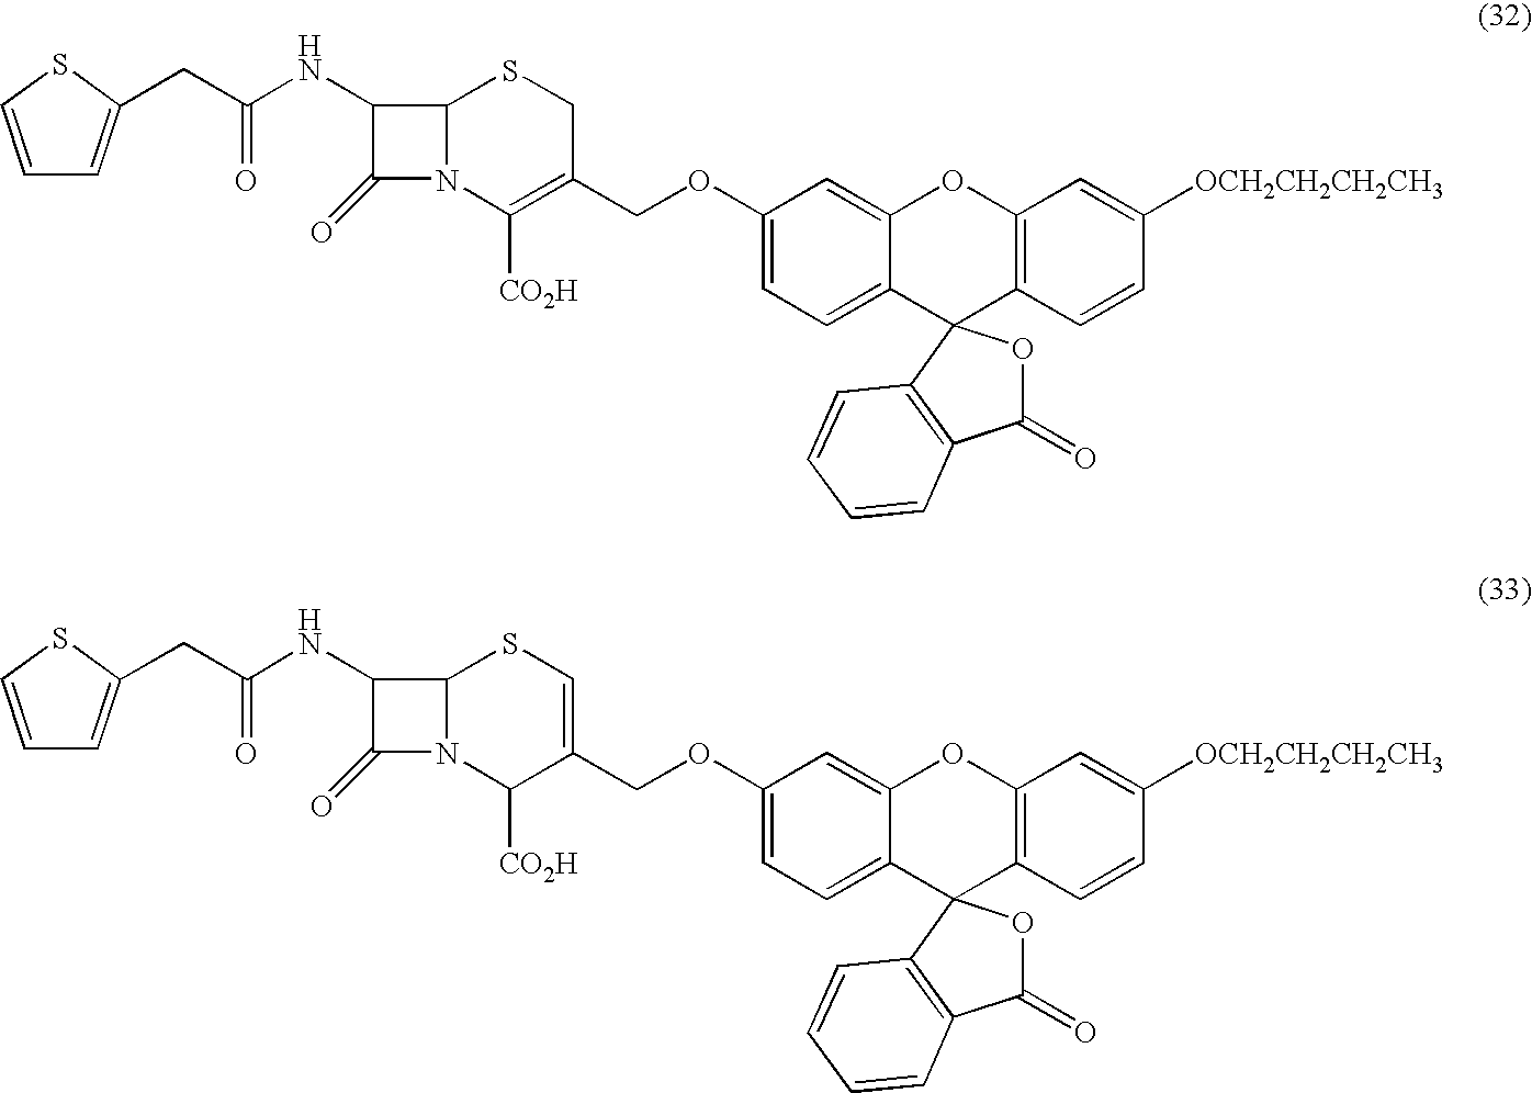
C1=CSC(CC(NC2C(=O)N3C2SCC(COC2=CC=C4C(=C2)OC2=C(C=CC([OCH2CH2CH2CH3])=C2)C42OC(=O)C4=C2C=CC=C4)=C3[CO2H])=O)=C1.C1=CSC(CC(NC2C(=O)N3C2SC=C(COC2=CC=C4C(=C2)OC2=C(C=CC([OCH2CH2CH2CH3])=C2)C42OC(=O)C4=C2C=CC=C4)C3[CO2H])=O)=C1
